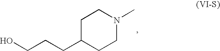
C1C(CCCO)CCN(C)C1
